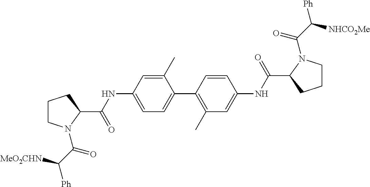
C1(C)=CC(NC(C2CCCN2C(C([MeO2CHN])[Ph])=O)=O)=CC=C1C1=C(C)C=C(NC(C2CCCN2C(C([NHCO2Me])[Ph])=O)=O)C=C1
